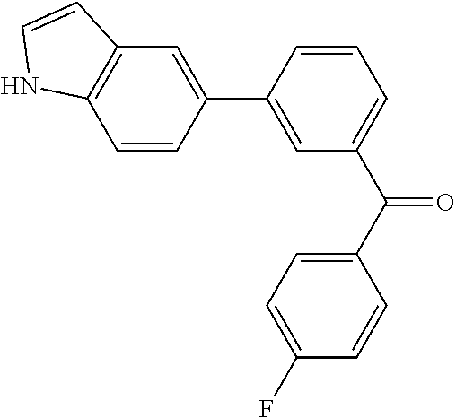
C1(C2=CC(C(C3=CC=C(F)C=C3)=O)=CC=C2)=CC2=C(C=C1)NC=C2
